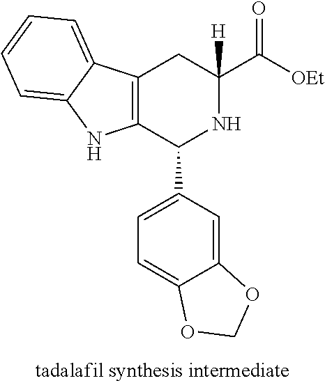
C12=CC(C3C4=C(C5=CC=CC=C5N4)CC(C(=O)[OEt])([H])N3)=CC=C1OCO2
